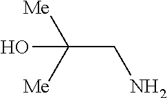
NCC([Me])([Me])O
